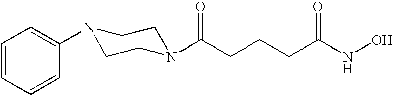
C(CCCC(NO)=O)(=O)N1CCN(C2=CC=CC=C2)CC1
